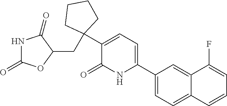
C1(C2=CC=C(C3(CC4C(=O)NC(=O)O4)CCCC3)C(=O)N2)=CC=C2C(=C1)C(F)=CC=C2
